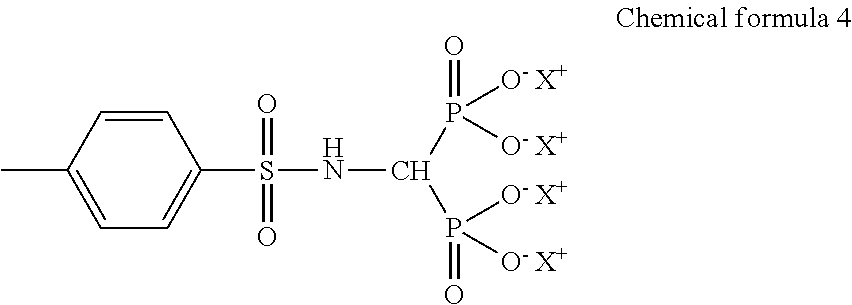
C1=C(C)C=CC(S(=O)(NC(P(=O)([O- X+])[O- X+])P(=O)([O- X+])[O- X+])=O)=C1
